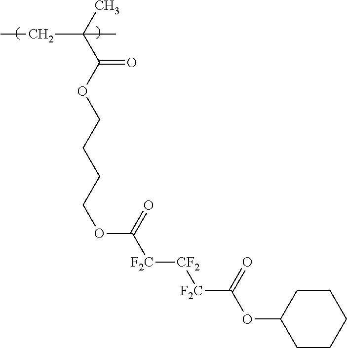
CC(C(OCCCCOC([F2C][CF2][F2C]C(OC1CCCCC1)=O)=O)=O)(CC)C
